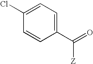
ClC1=CC=C(C(=O)[Z])C=C1
